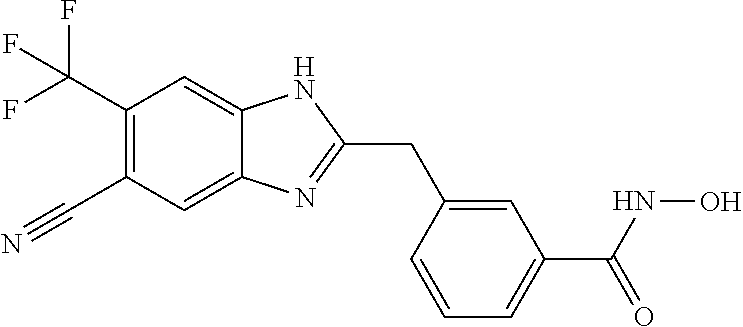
C1(C(F)(F)F)=C(C#N)C=C2C(=C1)NC(CC1=CC(C(=O)NO)=CC=C1)=N2
